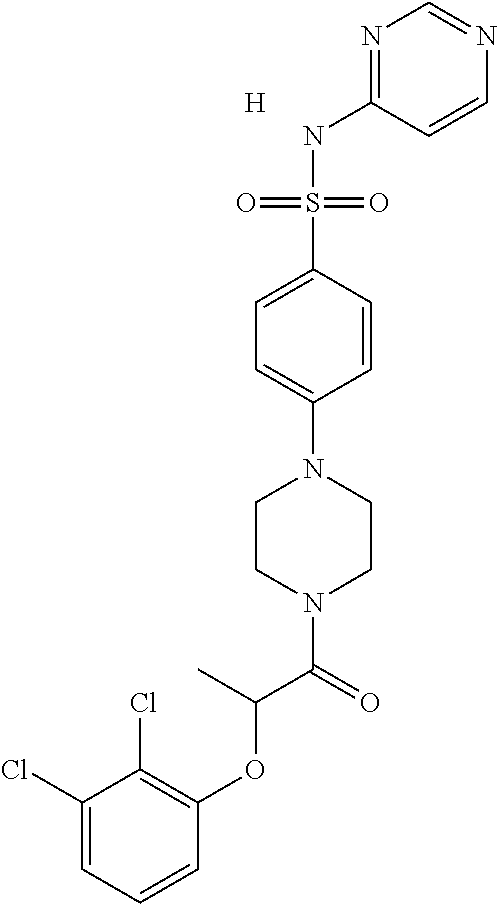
C1(Cl)=CC=CC(OC(C)C(=O)N2CCN(C3=CC=C(S(NC4=NC=NC=C4)(=O)=O)C=C3)CC2)=C1Cl.[H]
